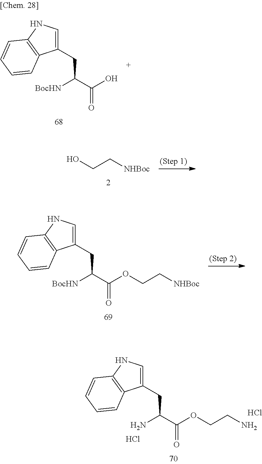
C(C[NHBoc])O.[BocHN]C(C(OCC[NHBoc])=O)CC1=CNC2=C1C=CC=C2.Cl.Cl.NC(C(OCCN)=O)CC1=CNC2=C1C=CC=C2.[BocHN]C(C(O)=O)CC1=CNC2=C1C=CC=C2
